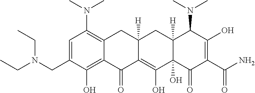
C1=C(CN(CC)CC)C(O)=C2C(=C1N(C)C)CC1([H])C(=C(O)C3(O)C([H])(C1)C(N(C)C)C(O)=C(C(N)=O)C3=O)C2=O
